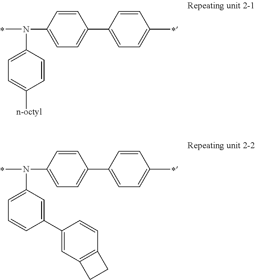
CN(C1=CC=C(C2=CC=C(C)C=C2)C=C1)C1=CC=C([n-octyl])C=C1.CN(C1=CC=C(C2=CC=C(C)C=C2)C=C1)C1=CC=CC(C2=CC3=C(C=C2)CC3)=C1
